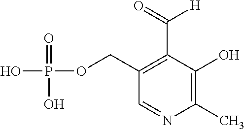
C1(C)=C(O)C(C(=O)[H])=C(COP(O)(=O)O)C=N1
